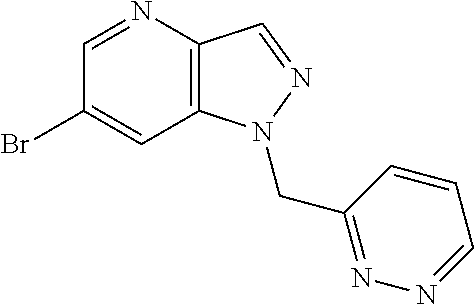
C1(Br)=CC2=C(C=NN2CC2=NN=CC=C2)N=C1
